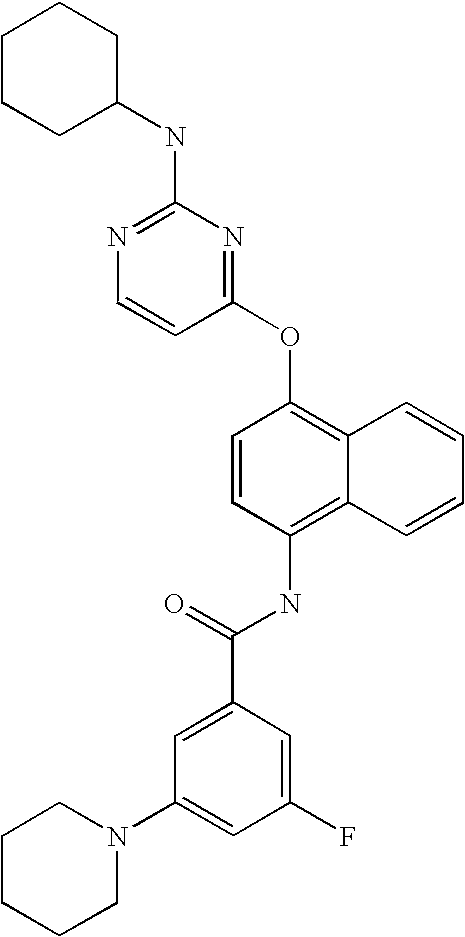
N1=C(NC2CCCCC2)N=C(OC2=C3C(=C(NC(C4=CC(N5CCCCC5)=CC(F)=C4)=O)C=C2)C=CC=C3)C=C1
